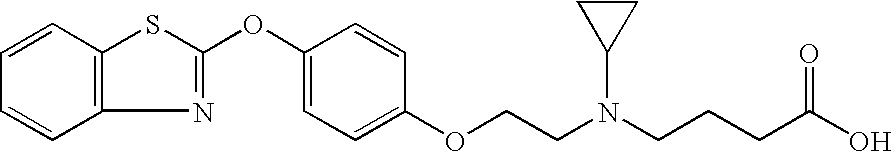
C1=CC2=C(C=C1)N=C(OC1=CC=C(OCCN(CCCC(O)=O)C3CC3)C=C1)S2
